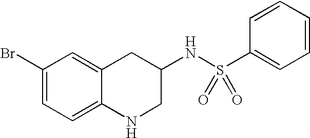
C1(Br)=CC=C2C(=C1)CC(NS(C1=CC=CC=C1)(=O)=O)CN2
